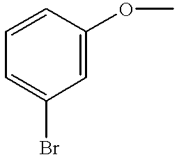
C1=C(Br)C=C(OC)C=C1
